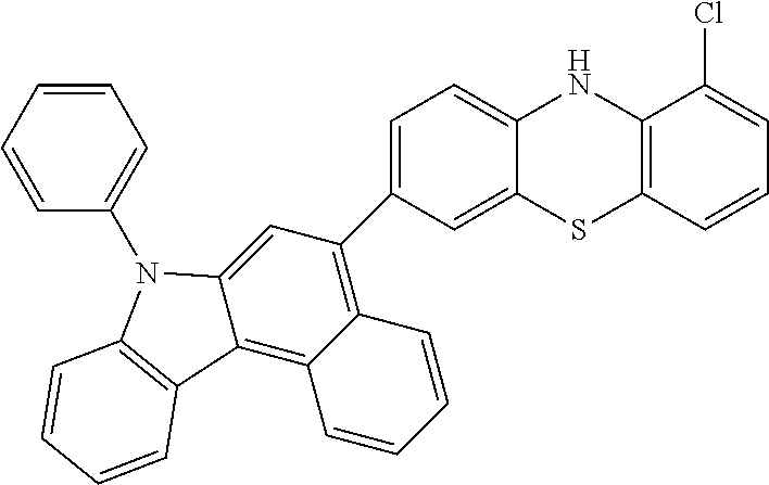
C1=C(C2=C3C(=C4C(=C2)N(C2=CC=CC=C2)C2=C4C=CC=C2)C=CC=C3)C=C2C(=C1)NC1=C(S2)C=CC=C1Cl
